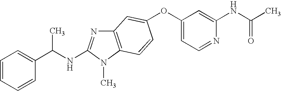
O(C1=CC=NC(NC(C)=O)=C1)C1=CC2=C(N(C)C(NC(C)C3=CC=CC=C3)=N2)C=C1
